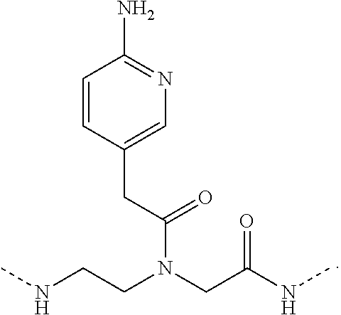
C1=CC(CC(=O)N(CCNC)CC(NC)=O)=CN=C1N
